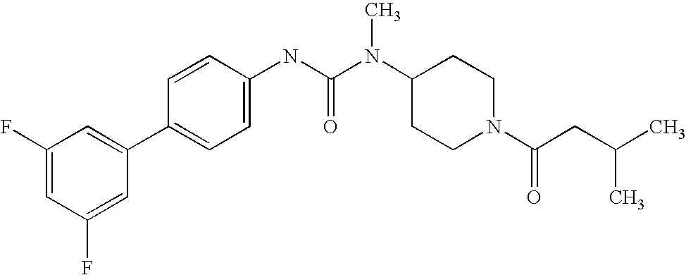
C1(F)=CC(F)=CC(C2=CC=C(NC(N(C3CCN(C(CC(C)C)=O)CC3)C)=O)C=C2)=C1
